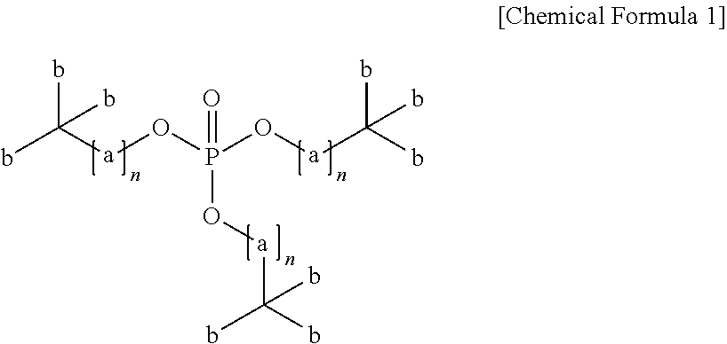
bC([a]OP(O[a]C(b)(b)b)(=O)O[a]C(b)(b)b)(b)b
